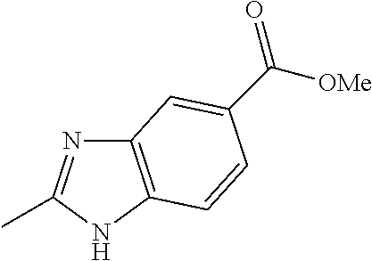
C12=C(NC(C)=N1)C=CC(C([OMe])=O)=C2
